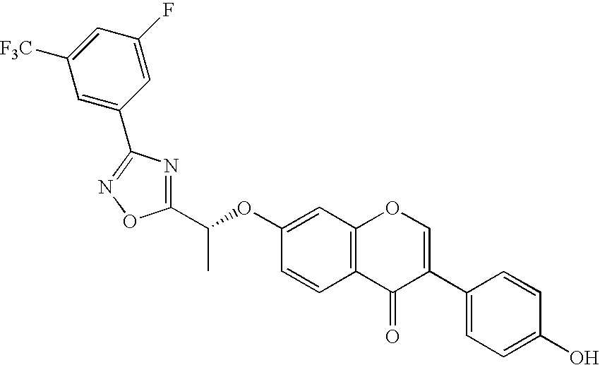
C1=C(C2=NOC(C(OC3=CC4=C(C=C3)C(=O)C(C3=CC=C(O)C=C3)=CO4)C)=N2)C=C(F)C=C1[F3C]
